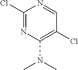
C1(Cl)=NC(N(C)C)=C(Cl)C=N1
